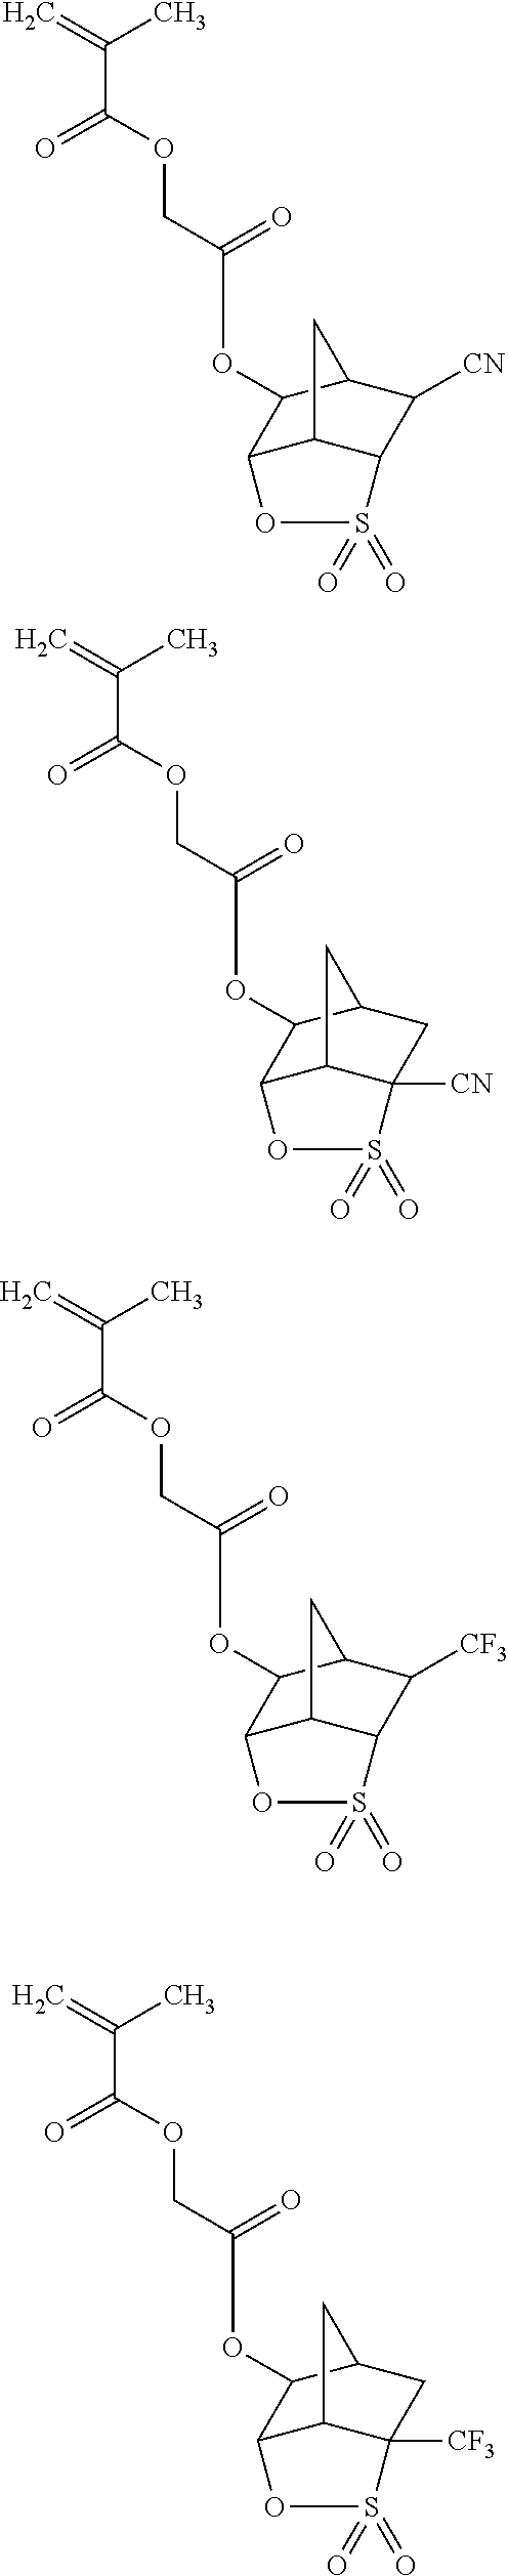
C(C(OCC(OC1C2C([CN])C3C(C2)C1OS3(=O)=O)=O)=O)(=C)C.C(C(OCC(OC1C2CC3([CN])C(C2)C1OS3(=O)=O)=O)=O)(=C)C.C(C(OCC(OC1C2C([CF3])C3C(C2)C1OS3(=O)=O)=O)=O)(=C)C.C(C(OCC(OC1C2CC3([CF3])C(C2)C1OS3(=O)=O)=O)=O)(=C)C
